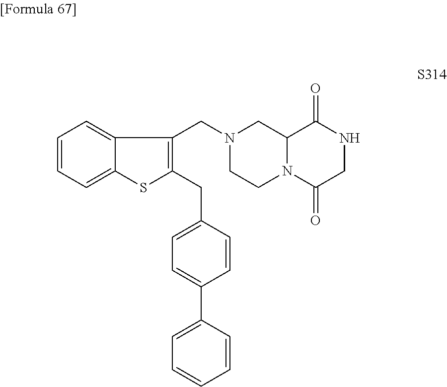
C1=CC=C2C(=C1)C(CN1CCN3C(C1)C(=O)NCC3=O)=C(CC1=CC=C(C3=CC=CC=C3)C=C1)S2
